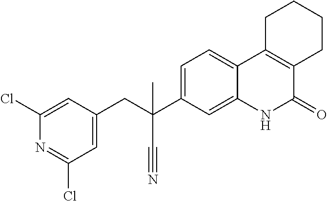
C1(Cl)=CC(CC(C2=CC=C3C(=C2)NC(=O)C2=C3CCCC2)(C#N)C)=CC(Cl)=N1
